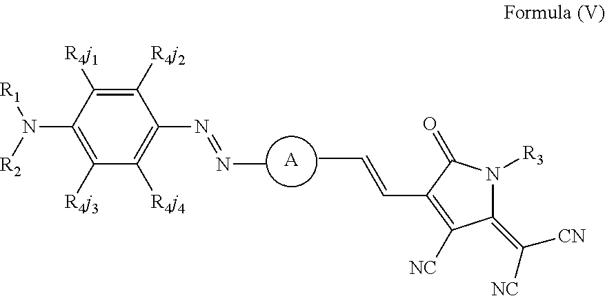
C1([R4j3])=C(N([R2])[R1])C([R4j1])=C([R4j2])C(N=NC)=C1[R4j4].[A].CC=CC1=C([NC])C(=C([NC])[CN])N([R3])C1=O
